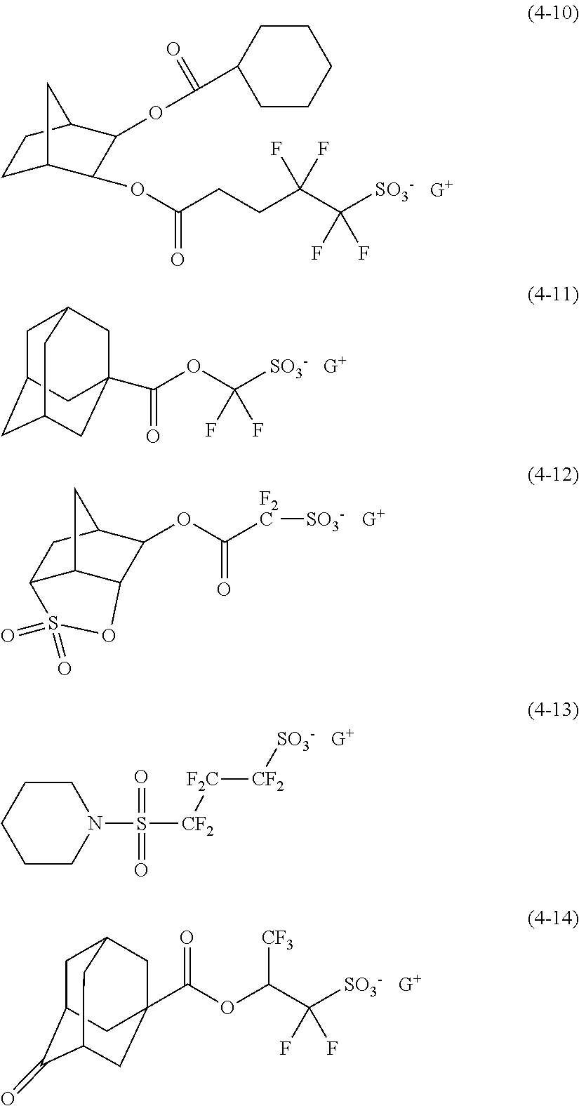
C1C2CC3CC(C(OC(F)(F)[SO3-])=O)(CC1C3)C2.C1C2C(=O)C3CC(C(OC(C(F)(F)[SO3-])[CF3])=O)(CC1C3)C2.C(CC(F)(F)C(F)(F)[SO3-])C(=O)OC1C2CCC(C1OC(C1CCCCC1)=O)C2.C12C3C(C(OC(=O)[F2C][SO3-])C(C1)C3)OS2(=O)=O.C1CN(S([CF2][F2C][CF2][SO3-])(=O)=O)CCC1
